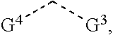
C([G4])[G3]
